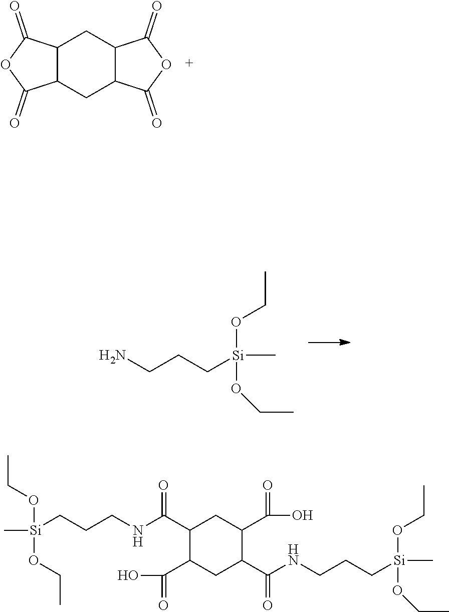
C1C2C(=O)OC(=O)C2CC2C1C(=O)OC2=O.CCO[Si](CCCN)(OCC)C.CCO[Si](OCC)(C)CCCNC(C1C(C(=O)O)CC(C(NCCC[Si](OCC)(OCC)C)=O)C(C(=O)O)C1)=O
